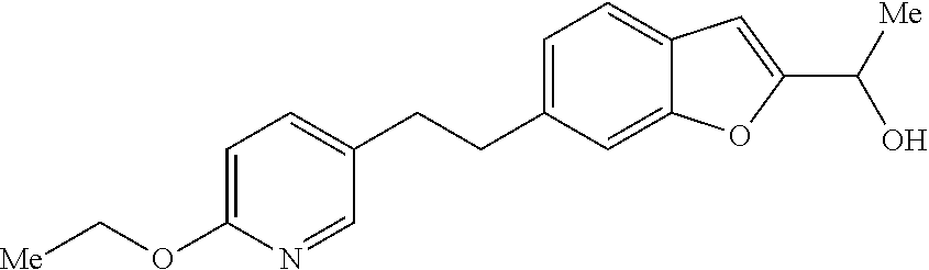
C1=C(OC[Me])N=CC(CCC2=CC=C3C(=C2)OC(C([Me])O)=C3)=C1
